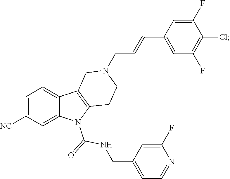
C1=C([NC])C=C2C(=C1)C1=C(N2C(=O)NCC2=CC=NC(F)=C2)CCN(CC=CC2=CC(F)=C(Cl)C(F)=C2)C1
